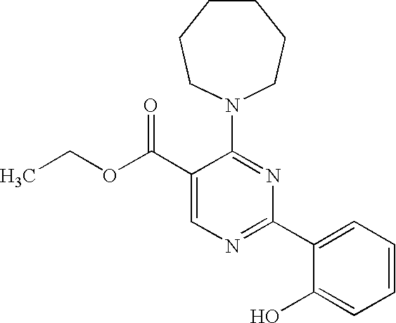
C1(C(OCC)=O)=CN=C(C2=CC=CC=C2O)N=C1N1CCCCCC1
